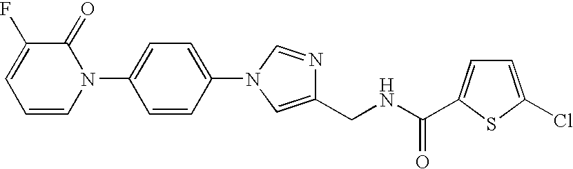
C1=CN(C2=CC=C(N3C=NC(CNC(=O)C4=CC=C(Cl)S4)=C3)C=C2)C(=O)C(F)=C1
